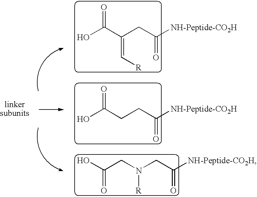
OC(C(CC([NH-Peptide-CO2H])=O)=C[R])=O.OC(CCC([NH-Peptide-CO2H])=O)=O.C(CN(CC([NH-Peptide-CO2H])=O)[R])(O)=O
